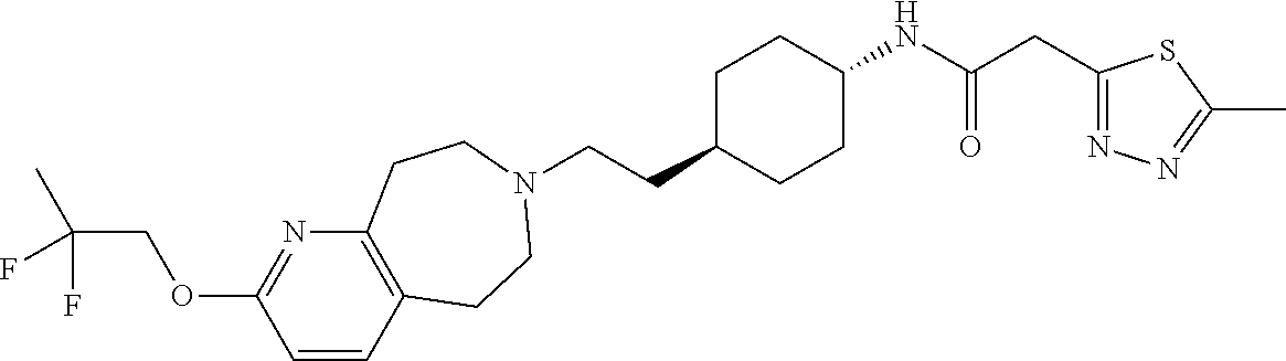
C(CC1CCC(NC(CC2=NN=C(C)S2)=O)CC1)N1CCC2=C(N=C(OCC(F)(C)F)C=C2)CC1
